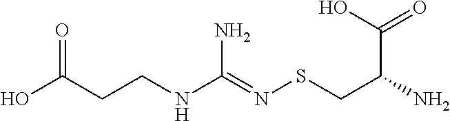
OC(CCNC(=NSCC(N)C(O)=O)N)=O
